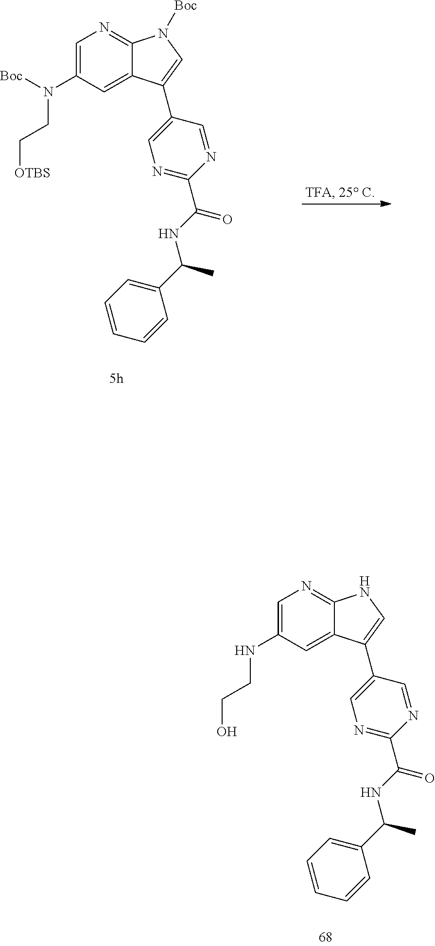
C1=C(N(CC[OTBS])[Boc])C=C2C(=N1)N([Boc])C=C2C1=CN=C(C(=O)NC(C)C2=CC=CC=C2)N=C1.C1=C(NCCO)C=C2C(=N1)NC=C2C1=CN=C(C(=O)NC(C)C2=CC=CC=C2)N=C1
